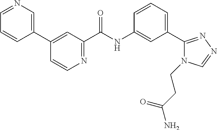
C1(C2=CN=CC=C2)=CC(C(NC2=CC(C3=NN=CN3CCC(=O)N)=CC=C2)=O)=NC=C1
